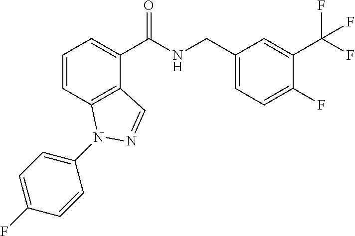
C1=CC2=C(C(C(NCC3=CC=C(F)C(C(F)(F)F)=C3)=O)=C1)C=NN2C1=CC=C(F)C=C1
